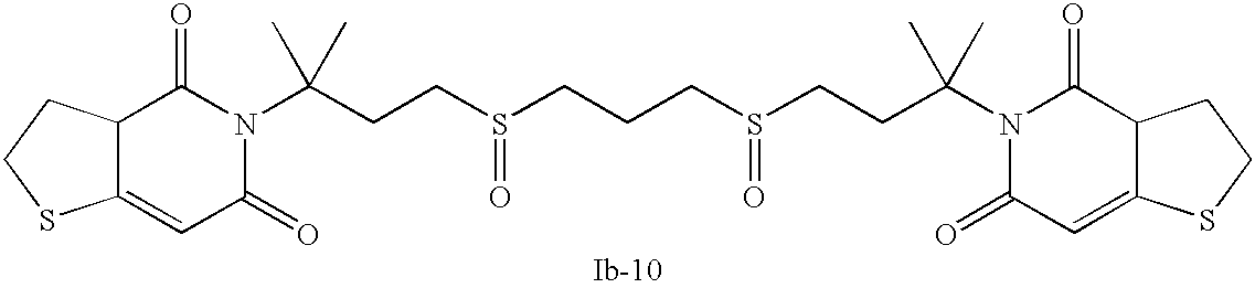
C(CCS(CCCS(CCC(C)(N1C(=O)C=C2C(C1=O)CCS2)C)=O)=O)(C)(N1C(=O)C2C(=CC1=O)SCC2)C
